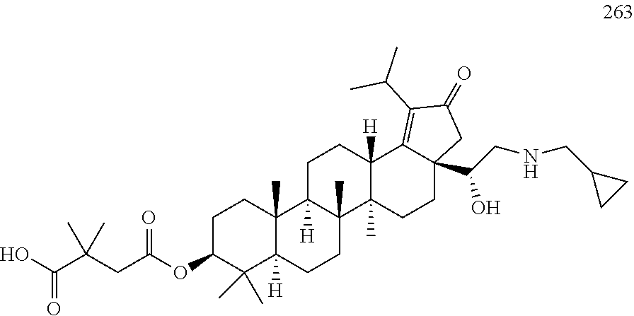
OC(C(CC(OC1C(C)(C)C2([H])C(C)(CC1)C1([H])C(C)(CC2)C2(C)C([H])(CC1)C1=C(C(C)C)C(=O)CC1(C(CNCC1CC1)O)CC2)=O)(C)C)=O
